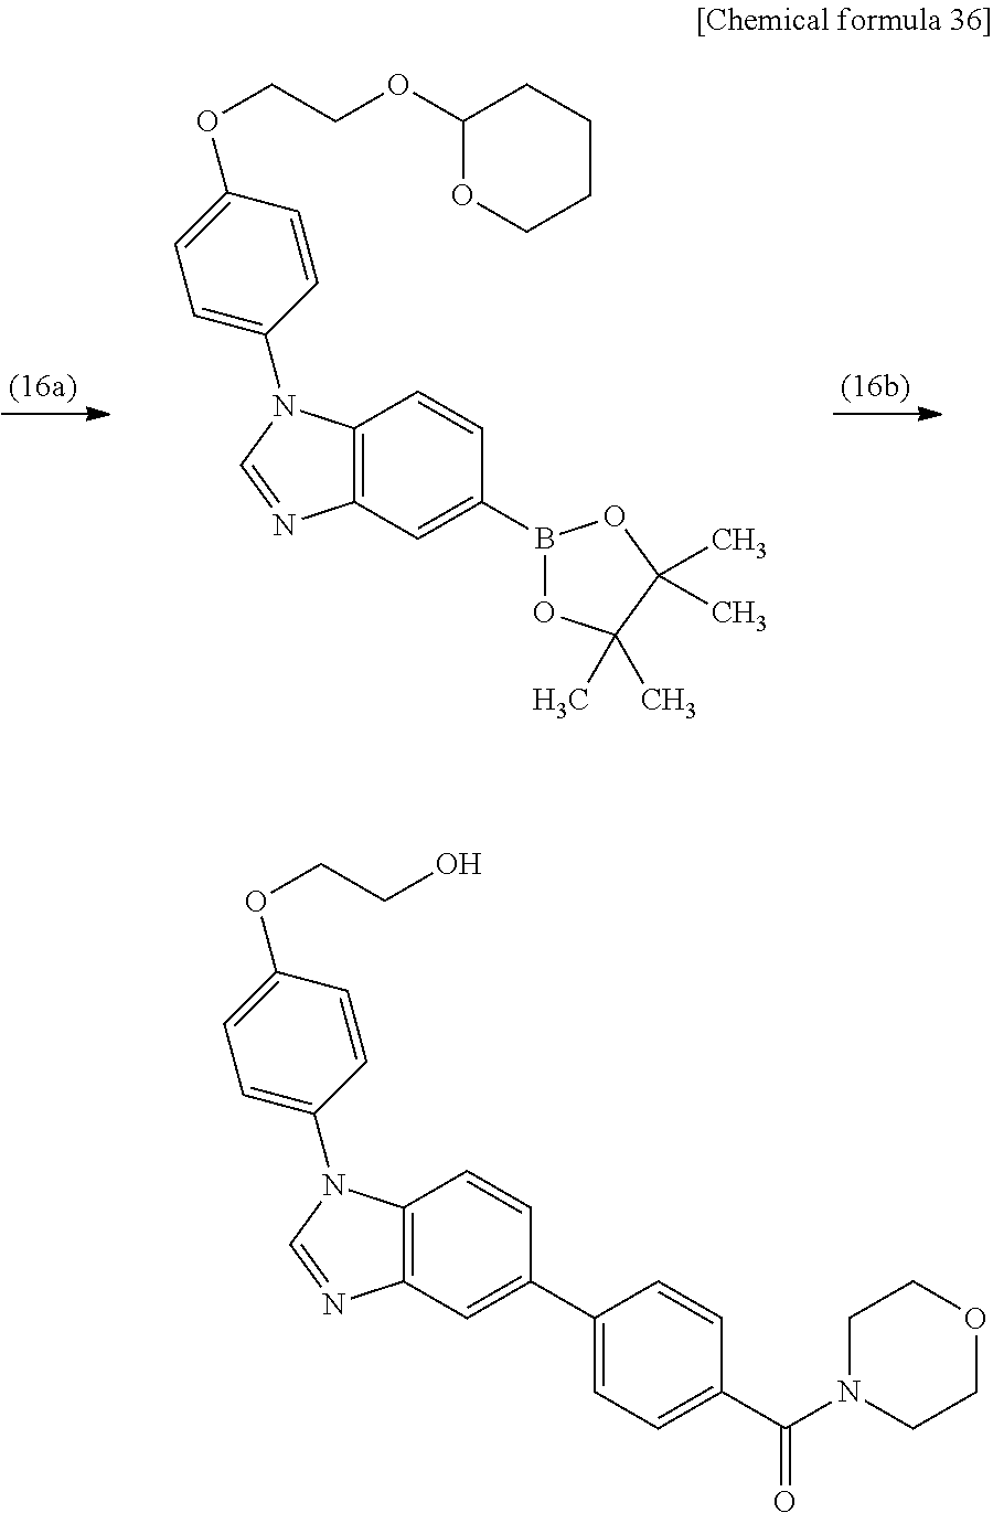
C1=C(N2C3=C(C=C(C4=CC=C(C(N5CCOCC5)=O)C=C4)C=C3)N=C2)C=CC(OCCO)=C1.C1=C(N2C3=C(C=C(B4OC(C)(C)C(C)(C)O4)C=C3)N=C2)C=CC(OCCOC2OCCCC2)=C1
